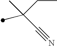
CC(CC)(C#N)C
